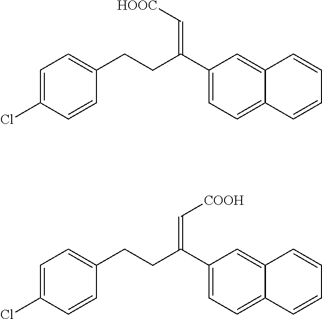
C1=C(Cl)C=CC(CCC(C2=CC=C3C(=C2)C=CC=C3)=C[HOOC])=C1.C1=C(Cl)C=CC(CCC(C2=CC=C3C(=C2)C=CC=C3)=C[COOH])=C1
